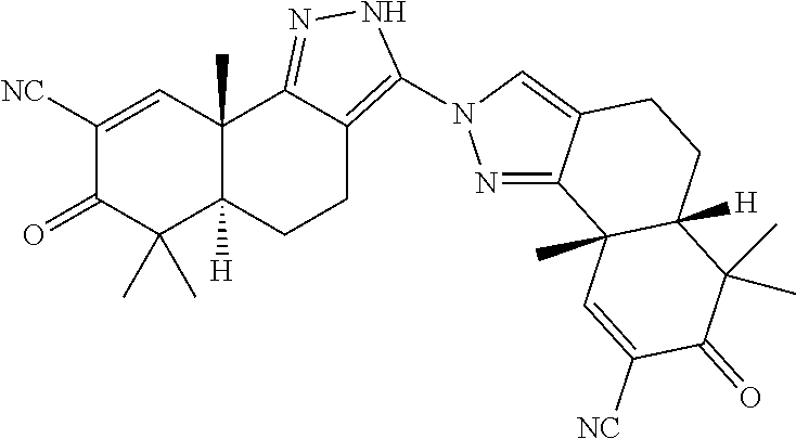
C1([NC])=CC2(C)C([H])(C(C)(C)C1=O)CCC1=C(N3N=C4C(=C3)CCC3([H])C4(C)C=C([NC])C(=O)C3(C)C)NN=C21
